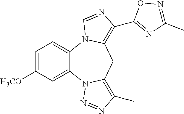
C1([H3CO])=CC=C2C(=C1)N1C(=C(C)N=N1)CC1=C(C3=NC(C)=NO3)N=CN21
